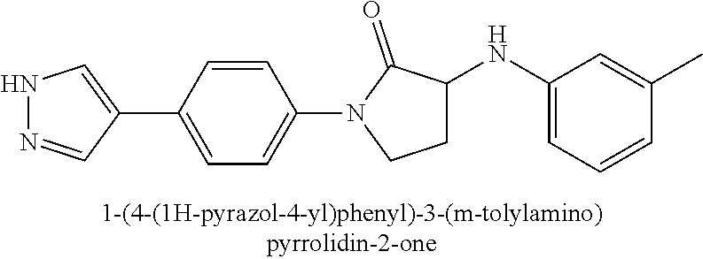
N1N=CC(C2=CC=C(N3C(=O)C(NC4=CC=CC(C)=C4)CC3)C=C2)=C1
